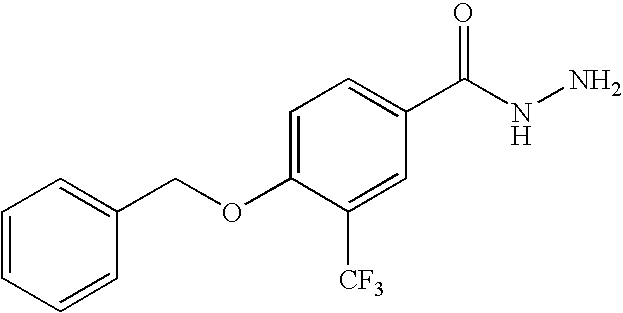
C1=CC=CC(COC2=CC=C(C(NN)=O)C=C2[CF3])=C1
